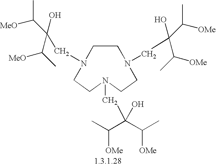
C1N(CC(C([OMe])C)(C([OMe])C)O)CCN(CC(C([OMe])C)(C([OMe])C)O)CCN(CC(C([MeO])C)(C([MeO])C)O)C1
